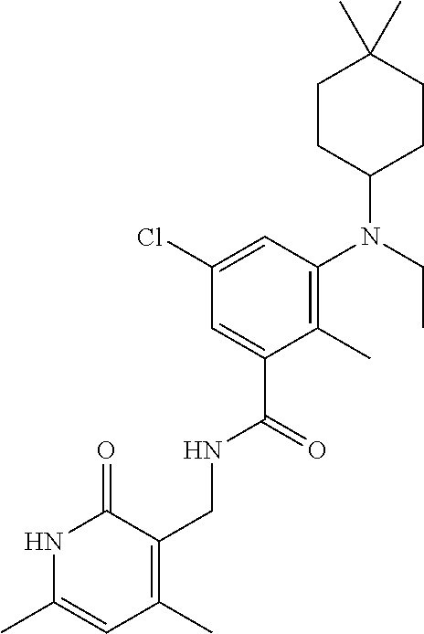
C1(Cl)=CC(N(C2CCC(C)(C)CC2)CC)=C(C)C(C(NCC2=C(C)C=C(C)NC2=O)=O)=C1
